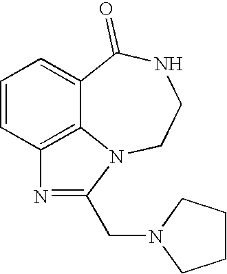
C1=CC2=C3C(=C1)C(=O)NCCN3C(CN1CCCC1)=N2
